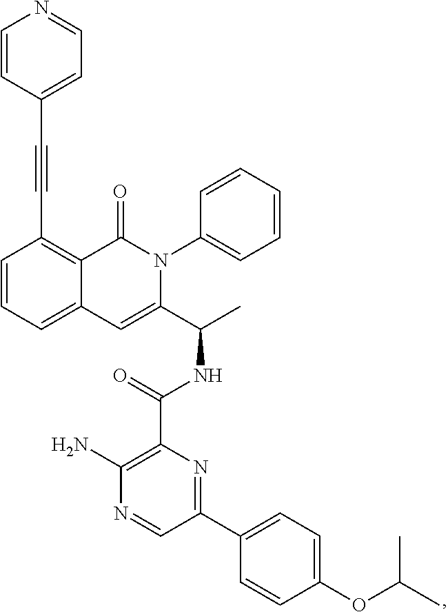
C(#CC1=C2C(=CC=C1)C=C(C(C)NC(C1=C(N)N=CC(C3=CC=C(OC(C)C)C=C3)=N1)=O)N(C1=CC=CC=C1)C2=O)C1=CC=NC=C1
